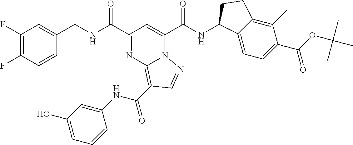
C1(F)=C(F)C=CC(CNC(C2=NC3=C(C(NC4=CC(O)=CC=C4)=O)C=NN3C(C(NC3C4=CC=C(C(OC(C)(C)C)=O)C(C)=C4CC3)=O)=C2)=O)=C1
